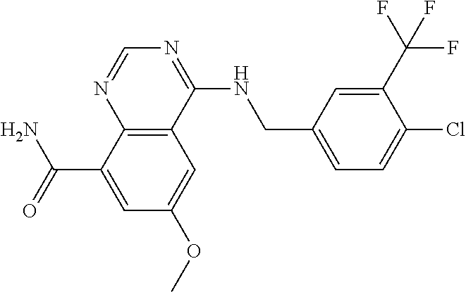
C(C1=CC(OC)=CC2=C1N=CN=C2NCC1=CC=C(Cl)C(C(F)(F)F)=C1)(N)=O
